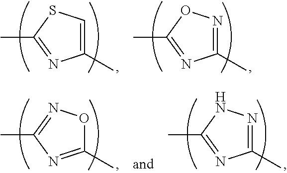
C1(C)=CSC(C)=N1.C1(C)=NOC(C)=N1.C1(C)=NC(C)=NO1.C1(C)=NNC(C)=N1
